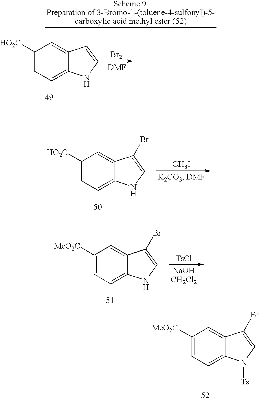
C1([MeO2C])=CC=C2C(=C1)C(Br)=CN2[Ts].[CH3I].C1([HO2C])=CC=C2C(=C1)C(Br)=CN2.C1([MeO2C])=CC=C2C(=C1)C(Br)=CN2.[TsCl].[Br2].C1([HO2C])=CC=C2C(=C1)C=CN2
